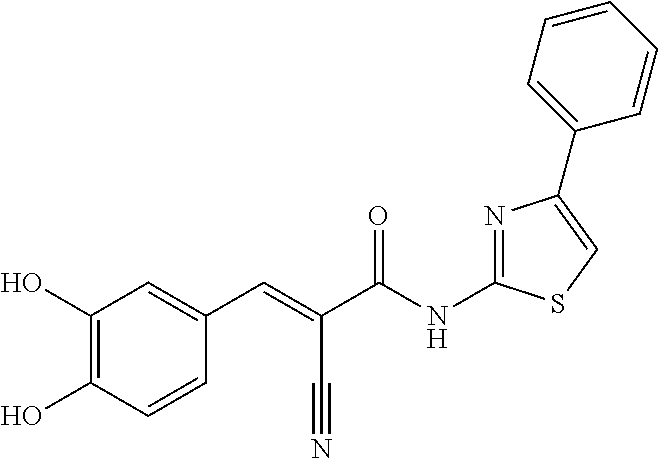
C(C(NC1=NC(C2=CC=CC=C2)=CS1)=O)(C#N)=CC1=CC(O)=C(O)C=C1
